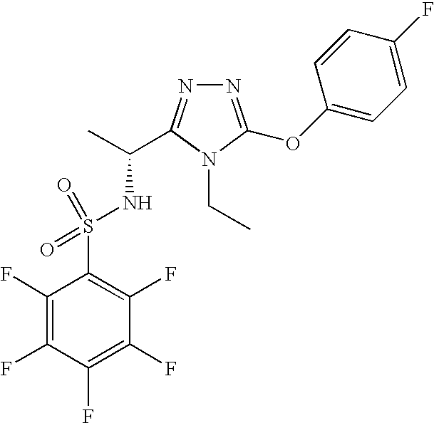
C1(F)=C(F)C(F)=C(F)C(F)=C1S(NC(C)C1=NN=C(OC2=CC=C(F)C=C2)N1CC)(=O)=O
